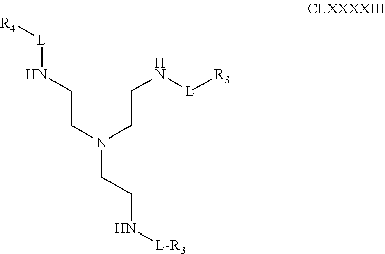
[R4][L]NCCN(CCN[L][R3])CCN[L-R3]
